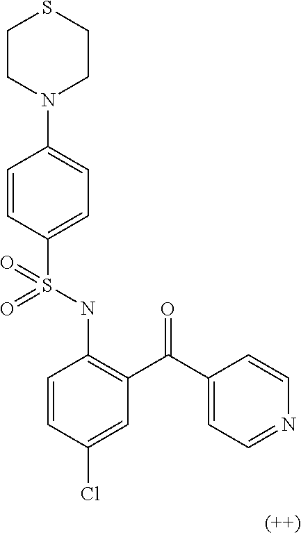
C1=CC(S(NC2=C(C(C3=CC=NC=C3)=O)C=C(Cl)C=C2)(=O)=O)=CC=C1N1CCSCC1
